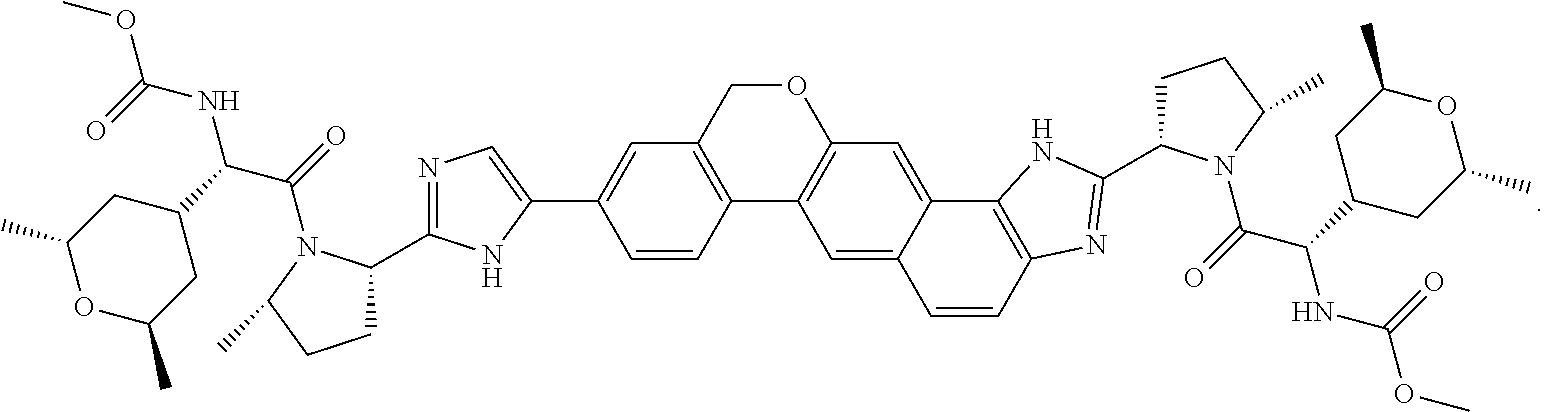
C1(C2=NC=C(C3=CC4=C(C=C3)C3=C(OC4)C=C4C(=C3)C=CC3=C4NC(C4CCC(C)N4C(C(NC(=O)OC)C4CC(C)OC(C)C4)=O)=N3)N2)CCC(C)N1C(=O)C(C1CC(C)OC(C)C1)NC(OC)=O
